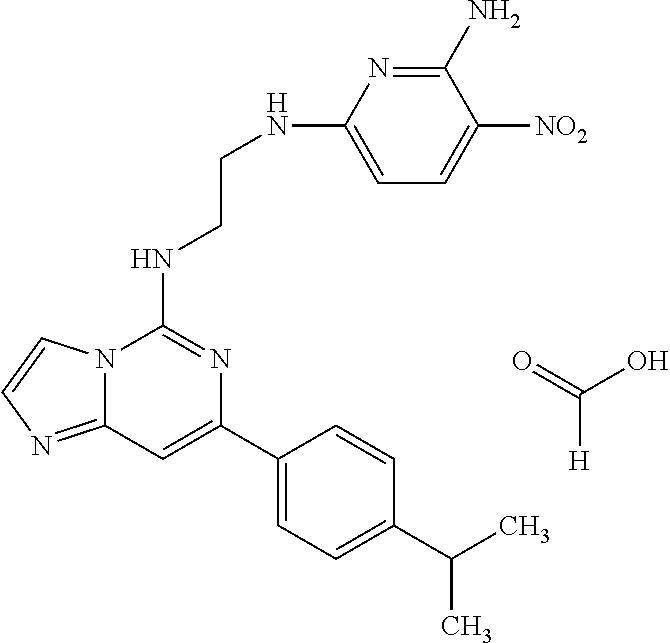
C12=NC=CN1C(NCCNC1=CC=C([NO2])C(N)=N1)=NC(C1=CC=C(C(C)C)C=C1)=C2.O=C(O)[H]
